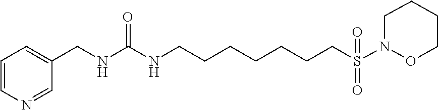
C1=CN=CC(CNC(NCCCCCCCS(N2OCCCC2)(=O)=O)=O)=C1
